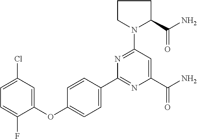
C1=C(F)C(OC2=CC=C(C3=NC(C(N)=O)=CC(N4C(C(N)=O)CCC4)=N3)C=C2)=CC(Cl)=C1
